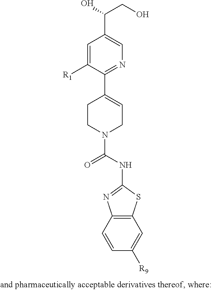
C1=C([R1])C(C2=CCN(C(NC3=NC4=C(S3)C=C([R9])C=C4)=O)CC2)=NC=C1C(CO)O
